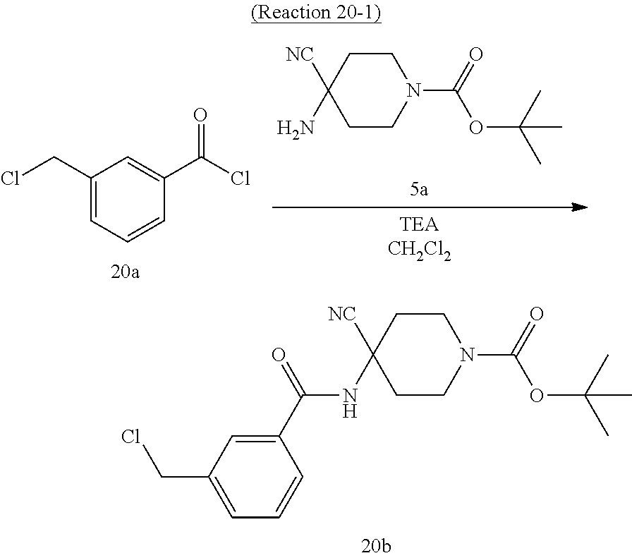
N1(C(=O)OC(C)(C)C)CCC([NC])(NC(C2=CC(CCl)=CC=C2)=O)CC1.C1(CCl)=CC=CC(C(Cl)=O)=C1.N1(C(=O)OC(C)(C)C)CCC([NC])(N)CC1
